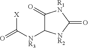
C1(=O)C([NR3]C(=O)[X])[NR2]C(=O)[R1N]1
